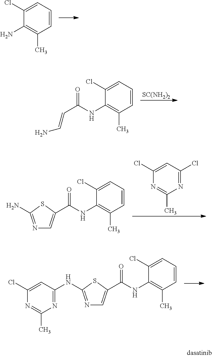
C1(Cl)=CC=CC(C)=C1N.[SC(NH2)2].C1(Cl)=CC=CC(C)=C1NC(C=CN)=O.N1=C(N)SC(C(=O)NC2=C(C)C=CC=C2Cl)=C1.C1(Cl)=CC(Cl)=NC(C)=N1.N1=C(NC2=NC(C)=NC(Cl)=C2)SC(C(=O)NC2=C(C)C=CC=C2Cl)=C1
